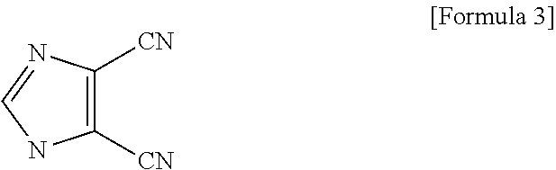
C1([CN])=C([CN])N=CN1
